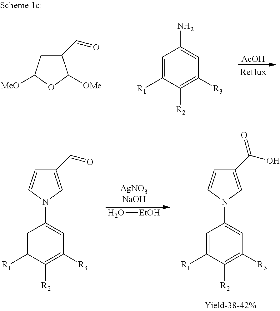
[AcOH].C1(C=O)CC([MeO])OC1[OMe].C1=C([R1])C([R2])=C([R3])C=C1N.O[EtOH].C1=C([R1])C([R2])=C([R3])C=C1N1C=CC(C=O)=C1.C1=C([R1])C([R2])=C([R3])C=C1N1C=CC(C(O)=O)=C1
